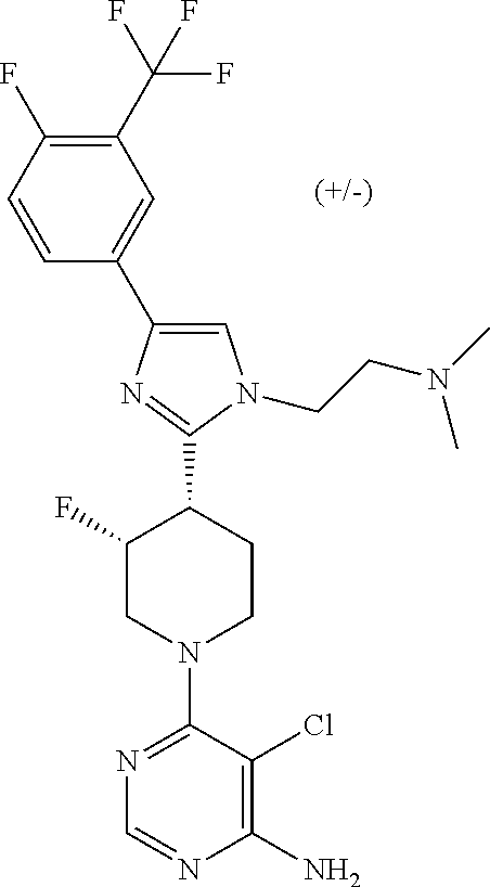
C1(C(F)(F)F)=C(F)C=CC(C2=CN(CCN(C)C)C(C3C(F)CN(C4=NC=NC(N)=C4Cl)CC3)=N2)=C1
